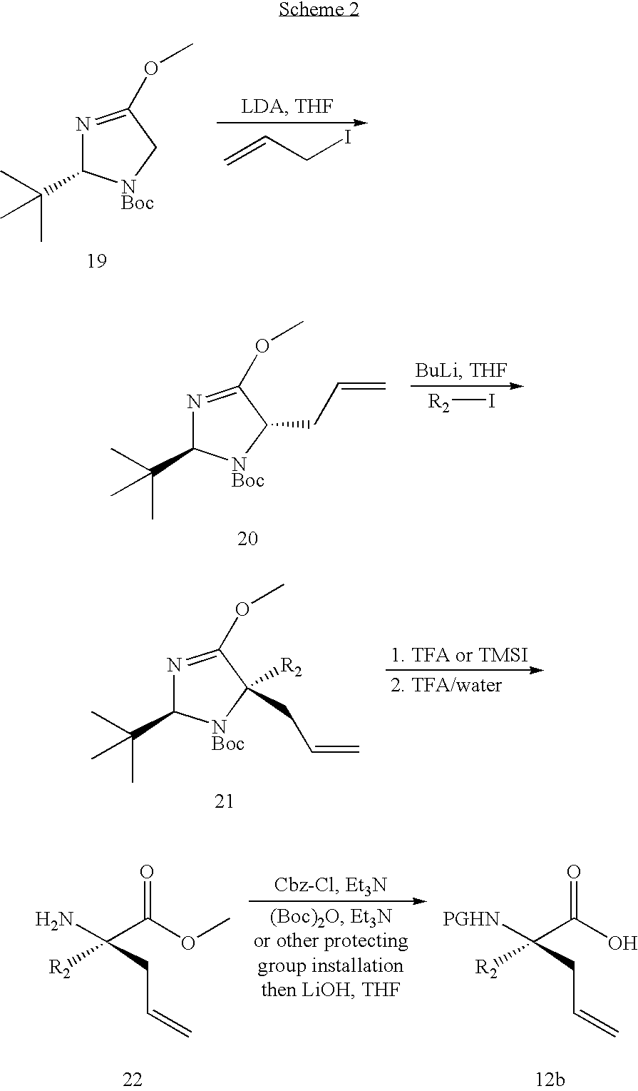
N1=C(OC)C[NBoc]C1C(C)(C)C.C=CCI.N1=C(OC)C(CC=C)[NBoc]C1C(C)(C)C.[R2]I.N1=C(OC)C([R2])(CC=C)[NBoc]C1C(C)(C)C.[Et3N].[Cbz-Cl].NC(CC=C)(C(=O)OC)[R2].[PGHN]C(CC=C)(C(=O)O)[R2]
